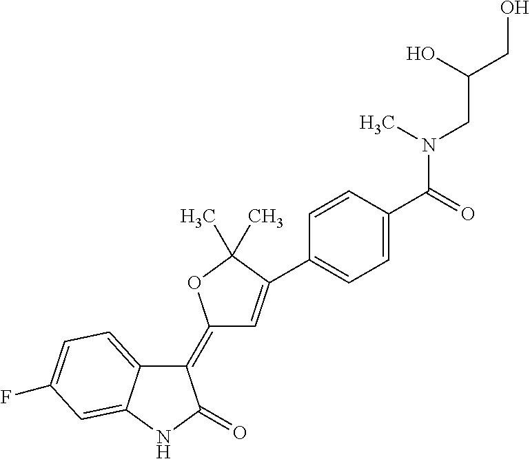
C1(=C2C=C(C3=CC=C(C(=O)N(CC(CO)O)C)C=C3)C(C)(C)O2)C2=CC=C(F)C=C2NC1=O
